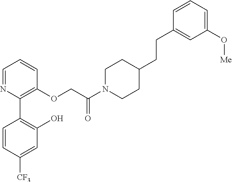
C1=NC(C2=C(O)C=C([CF3])C=C2)=C(OCC(N2CCC(CCC3=CC(O[Me])=CC=C3)CC2)=O)C=C1
